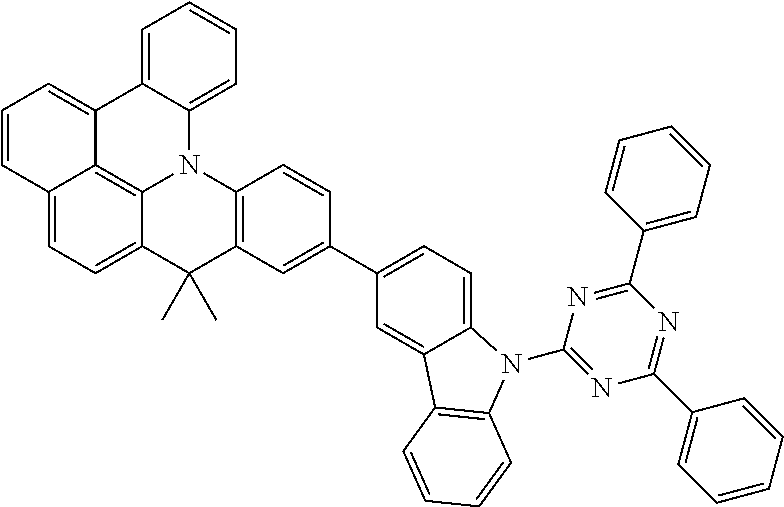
C12=CC=C3C4=C1C(=CC=C2)C1=CC=CC=C1N4C1=C(C=C(C2=CC=C4C(=C2)C2=C(N4C4=NC(C5=CC=CC=C5)=NC(C5=CC=CC=C5)=N4)C=CC=C2)C=C1)C3(C)C
